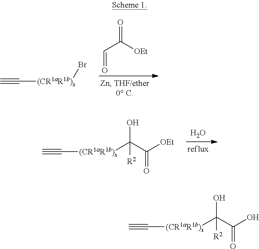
O=CC(=O)[OEt].C#C[(CR1aR1b)x]Br.O.C#C[(CR1aR1b)x]C(C([OEt])=O)(O)[R2].C#C[(CR1aR1b)x]C(C(O)=O)(O)[R2]
